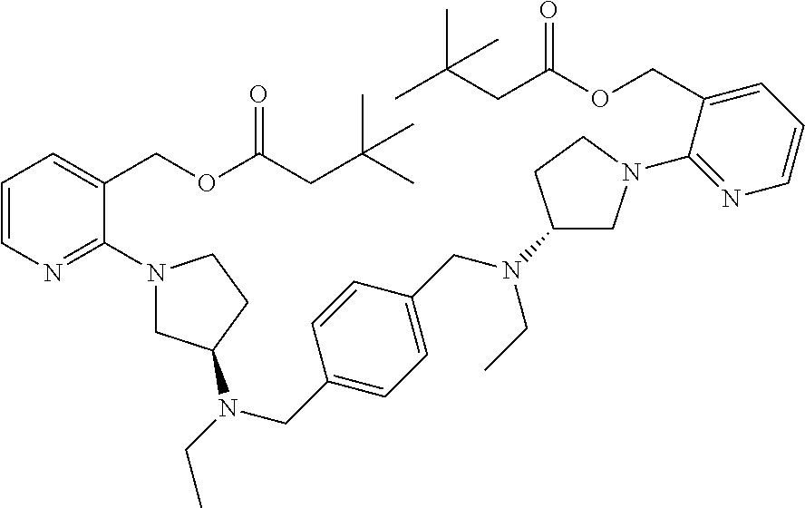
C1=CN=C(N2CC(N(CC3=CC=C(CN(C4CN(C5=NC=CC=C5COC(=O)CC(C)(C)C)CC4)CC)C=C3)CC)CC2)C(COC(=O)CC(C)(C)C)=C1
